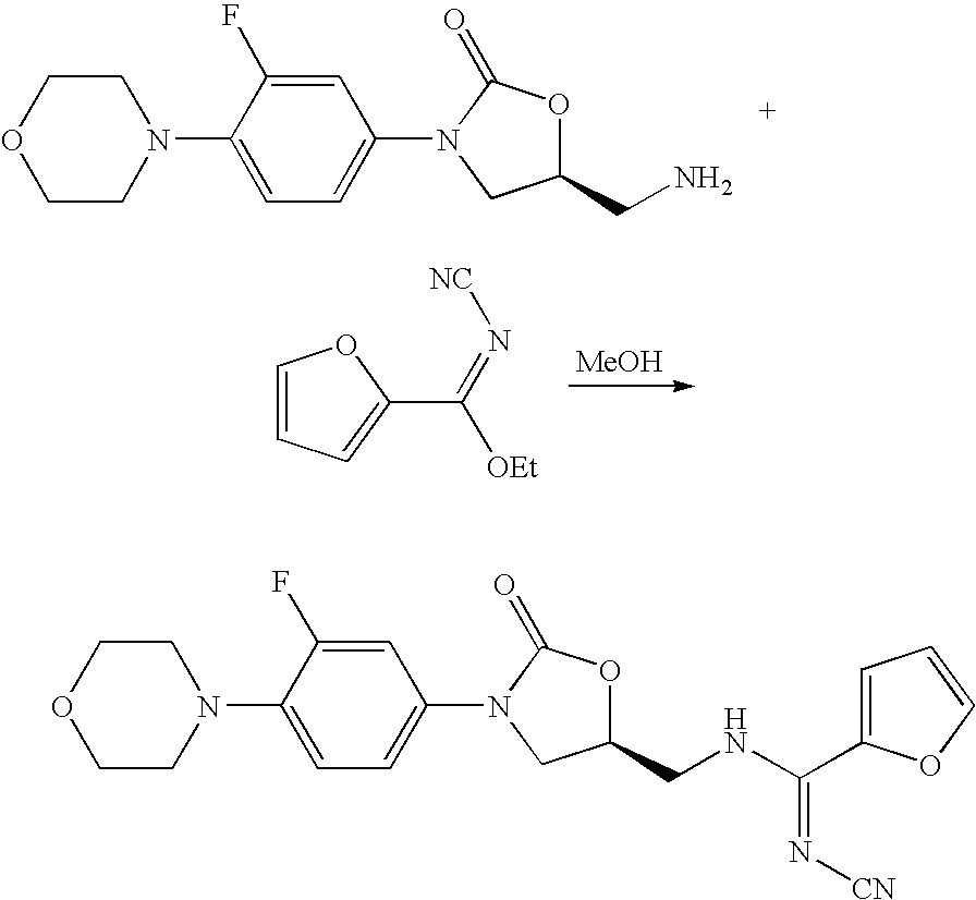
O1CCN(C2=CC=C(N3C(=O)OC(CN)C3)C=C2F)CC1.[MeOH].C1=CC=C(C(=N[NC])[OEt])O1.O1CCN(C2=CC=C(N3C(=O)OC(CNC(=N[CN])C4=CC=CO4)C3)C=C2F)CC1
